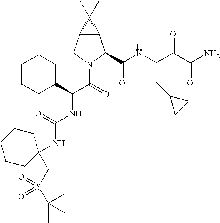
C12C(CN(C(C(NC(=O)NC3(CS(=O)(C(C)(C)C)=O)CCCCC3)C3CCCCC3)=O)C1C(NC(C(C(N)=O)=O)CC1CC1)=O)C2(C)C
